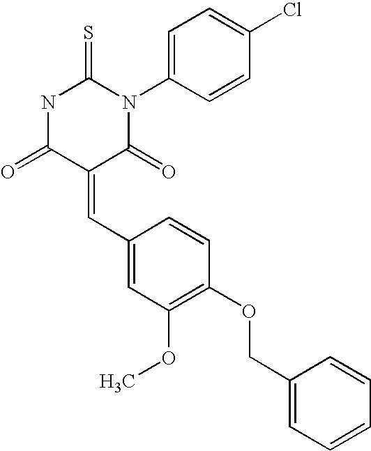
N1C(=O)C(=CC2=CC(OC)=C(OCC3=CC=CC=C3)C=C2)C(=O)N(C2=CC=C(Cl)C=C2)C1=S
